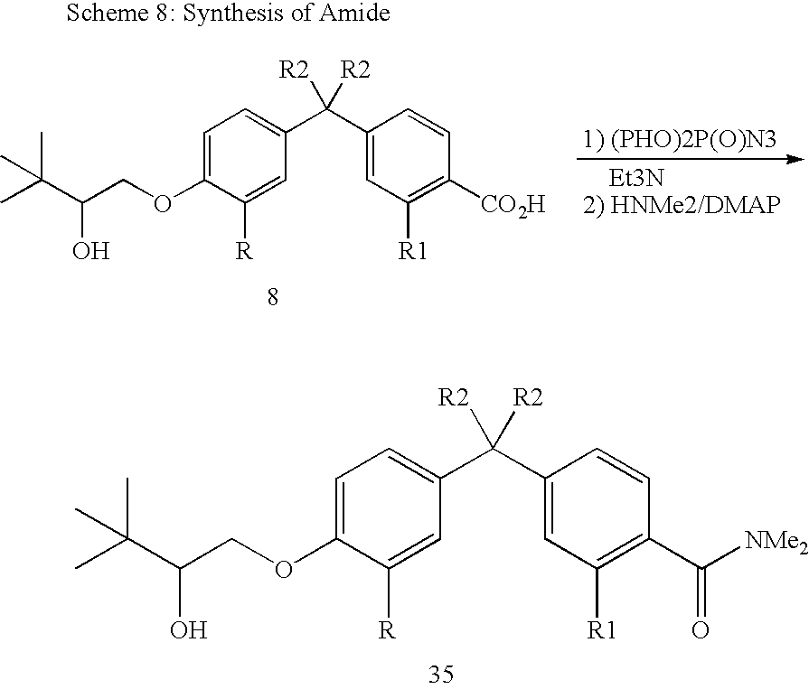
C1=C(OCC(C(C)(C)C)O)C([R])=CC(C(C2=CC([R1])=C([CO2H])C=C2)([R2])[R2])=C1.C1=C(OCC(C(C)(C)C)O)C([R])=CC(C(C2=CC([R1])=C(C([NMe2])=O)C=C2)([R2])[R2])=C1
